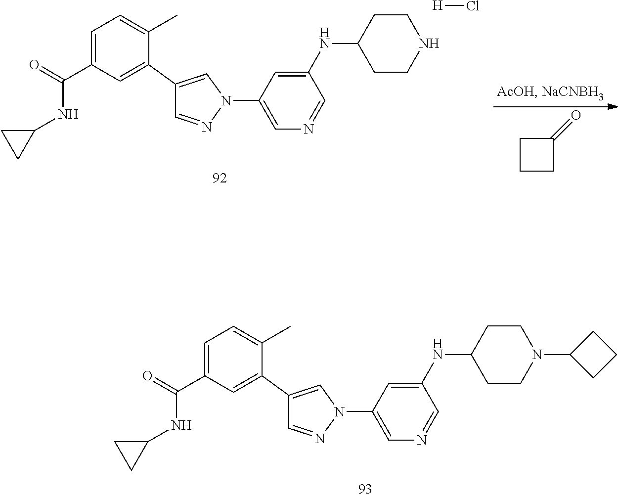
C1=NN(C2=CN=CC(NC3CCNCC3)=C2)C=C1C1=CC(C(=O)NC2CC2)=CC=C1C.[H]Cl.C1CCC1=O.C1=NN(C2=CN=CC(NC3CCN(C4CCC4)CC3)=C2)C=C1C1=CC(C(=O)NC2CC2)=CC=C1C
